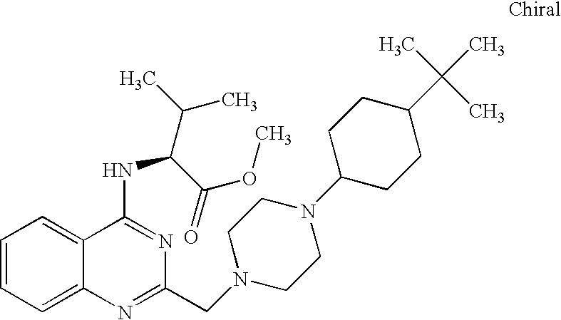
C1=CC=C2C(=C1)C(NC(C(OC)=O)C(C)C)=NC(CN1CCN(C3CCC(C(C)(C)C)CC3)CC1)=N2
